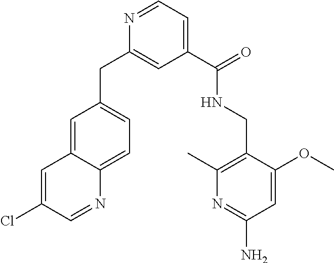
C1=C2C(=CC=C1CC1=CC(C(NCC3=C(C)N=C(N)C=C3OC)=O)=CC=N1)N=CC(Cl)=C2
